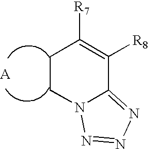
C1CN2C(=NN=N2)C([R8])=C1[R7].[A]
